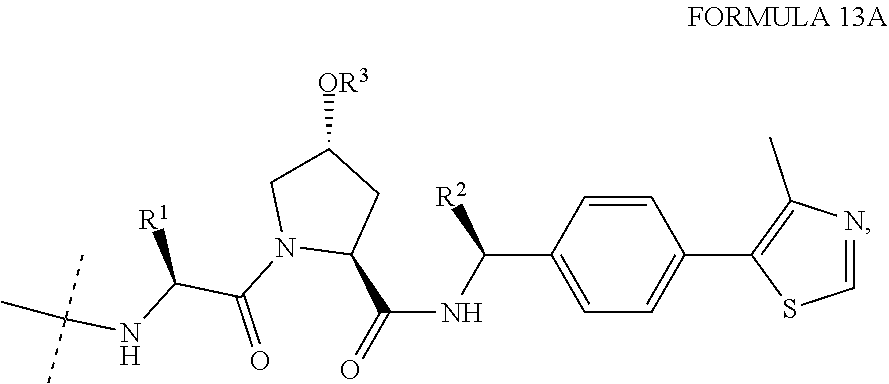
C1=C(C(NC(C2CC([OR3])CN2C(=O)C(NC(C)(C)C)[R1])=O)[R2])C=CC(C2=C(C)N=CS2)=C1
